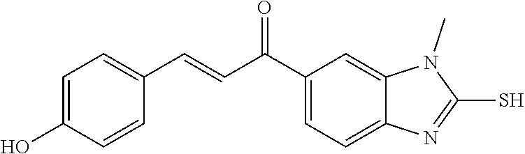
C1=C(O)C=CC(C=CC(C2=CC=C3C(=C2)N(C)C(S)=N3)=O)=C1
